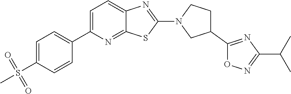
C1=C(C2=CC=C(S(=O)(=O)C)C=C2)N=C2C(=C1)N=C(N1CCC(C3=NC(C(C)C)=NO3)C1)S2
